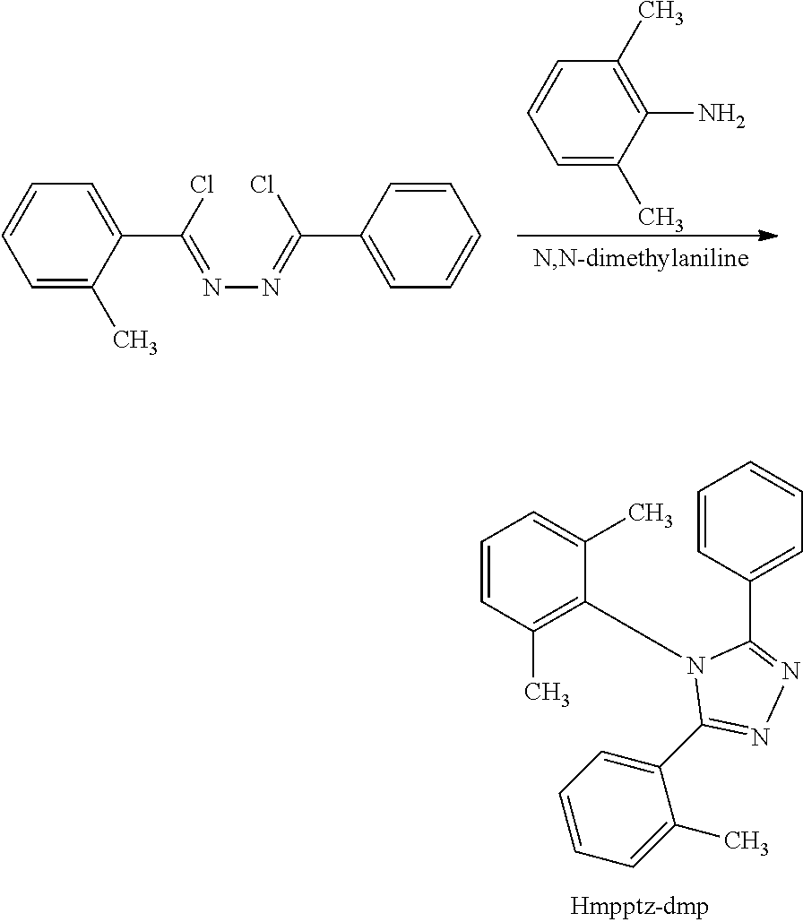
C1(N)=C(C)C=CC=C1C.C1(C(=NN=C(Cl)C2=CC=CC=C2)Cl)=CC=CC=C1C.C1=CC(C)=C(N2C(C3=CC=CC=C3C)=NN=C2C2=CC=CC=C2)C(C)=C1
